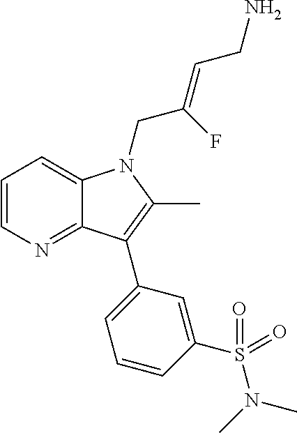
C1=CN=C2C(=C1)N(CC(=CCN)F)C(C)=C2C1=CC=CC(S(N(C)C)(=O)=O)=C1
